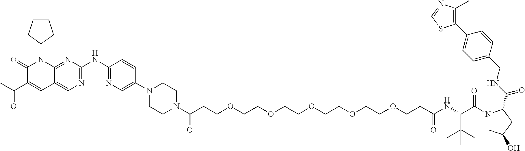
C1(=O)C(C(C)=O)=C(C)C2=CN=C(NC3=NC=C(N4CCN(C(CCOCCOCCOCCOCCOCCC(NC(C(N5CC(O)CC5C(=O)NCC5=CC=C(C6=C(C)N=CS6)C=C5)=O)C(C)(C)C)=O)=O)CC4)C=C3)N=C2N1C1CCCC1
